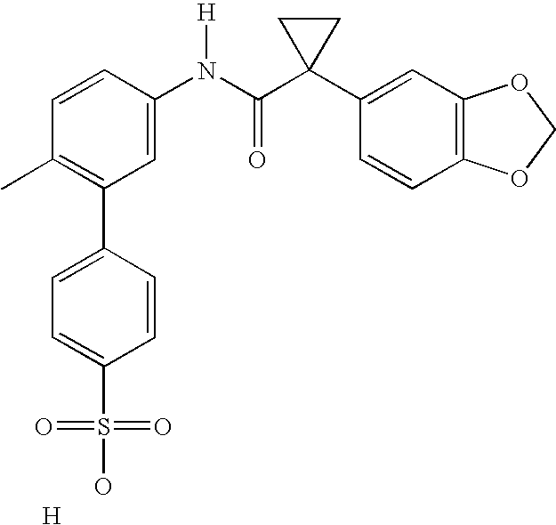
C1=CC(N(C(C2(C3=CC4=C(C=C3)OCO4)CC2)=O)[H])=CC(C2=CC=C(S(=O)(=O)O)C=C2)=C1C.[H]
